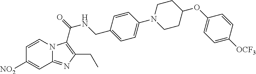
C1=C([NO2])C=CN2C1=NC(CC)=C2C(NCC1=CC=C(N2CCC(OC3=CC=C([OCF3])C=C3)CC2)C=C1)=O
